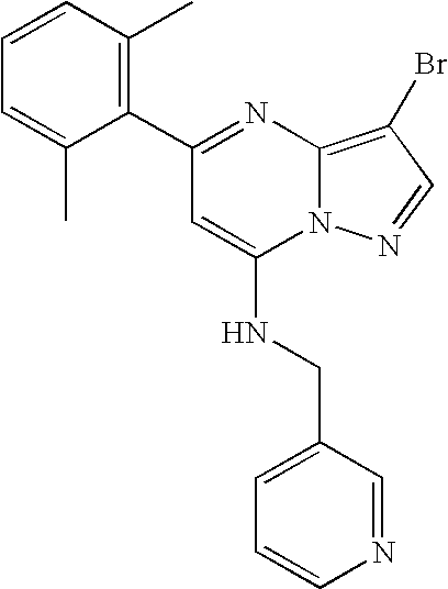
C1(C2=NC3=C(Br)C=NN3C(NCC3=CC=CN=C3)=C2)=C(C)C=CC=C1C
